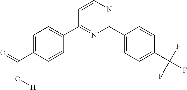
C1=C(C(=O)O[H])C=CC(C2=NC(C3=CC=C(C(F)(F)F)C=C3)=NC=C2)=C1
